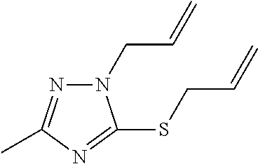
N1(CC=C)N=C(C)N=C1SCC=C
